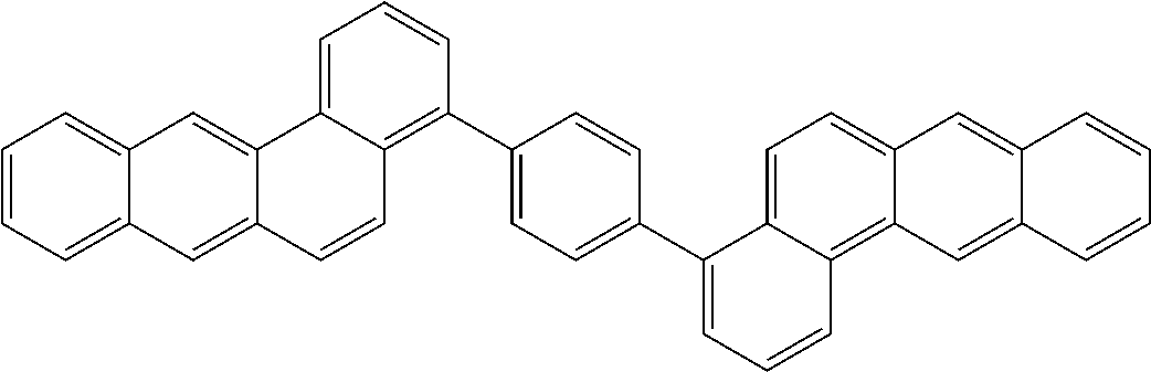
C1=C2C=CC=CC2=CC2=CC=C3C(=C12)C=CC=C3C1=CC=C(C2=C3C(=CC=C2)C2=CC4=CC=CC=C4C=C2C=C3)C=C1
